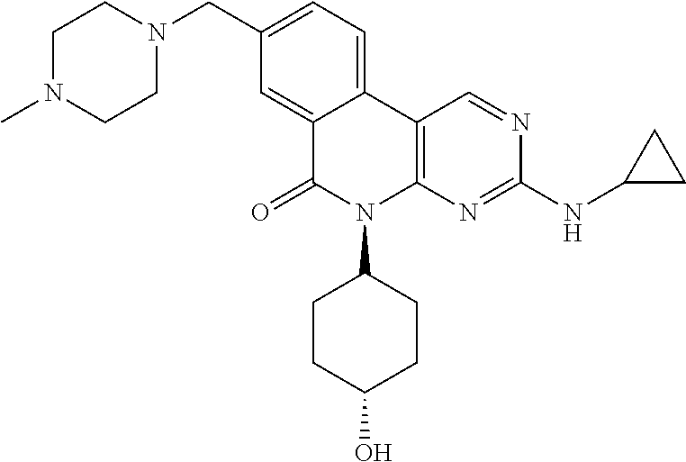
C12=CC(CN3CCN(C)CC3)=CC=C1C1=C(N(C3CCC(O)CC3)C2=O)N=C(NC2CC2)N=C1
